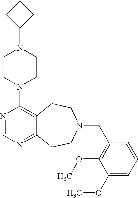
C1CC(N2CCN(C3=C4C(=NC=N3)CCN(CC3=C(OC)C(OC)=CC=C3)CC4)CC2)C1
